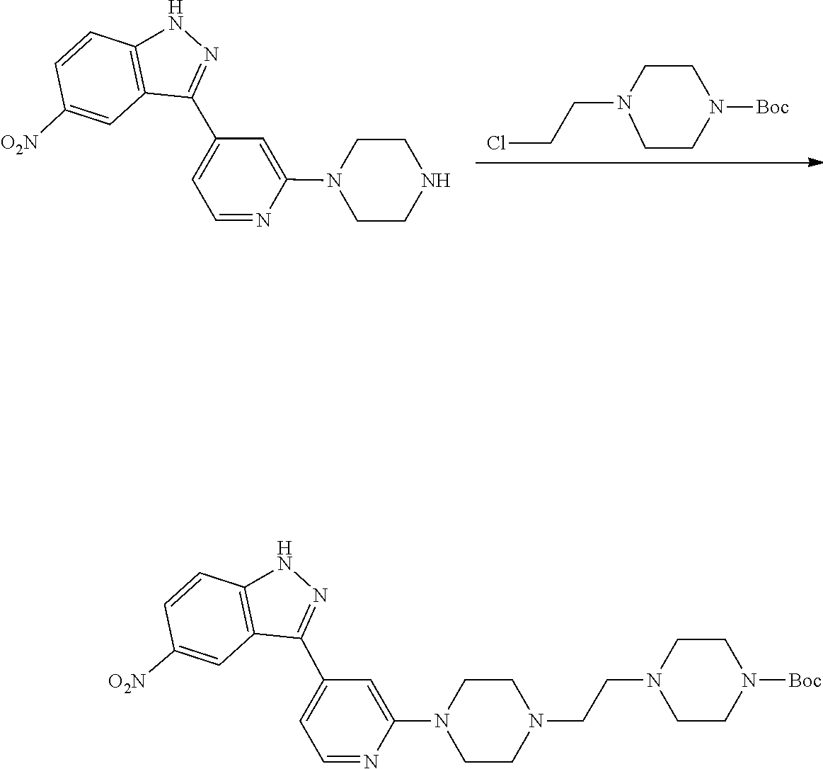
C1(C2=CC=NC(N3CCNCC3)=C2)=NNC2=C1C=C([O2N])C=C2.C1CN(CCCl)CCN1[Boc].N1(CCN2CCN([Boc])CC2)CCN(C2=CC(C3=NNC4=C3C=C([O2N])C=C4)=CC=N2)CC1
